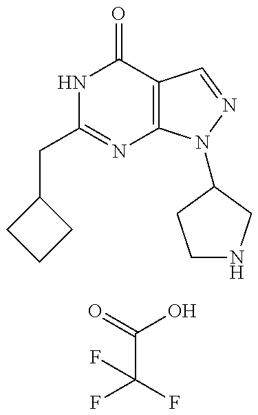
C1(CC2=NC3=C(C(=O)N2)C=NN3C2CNCC2)CCC1.O=C(C(F)(F)F)O
